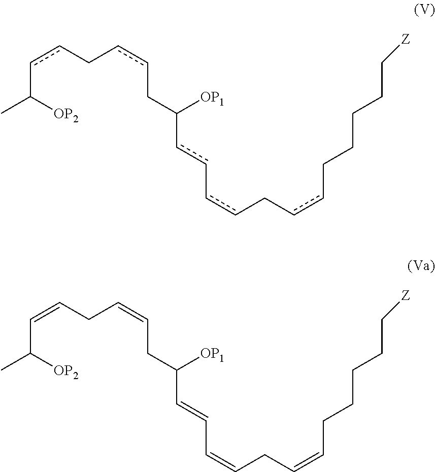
CC(ccCccCC(cc-ccCccCCCCC[Z])[OP1])[OP2].CC(C=CCC=CCC(C=CC=CCC=CCCCCC[Z])[OP1])[OP2]
